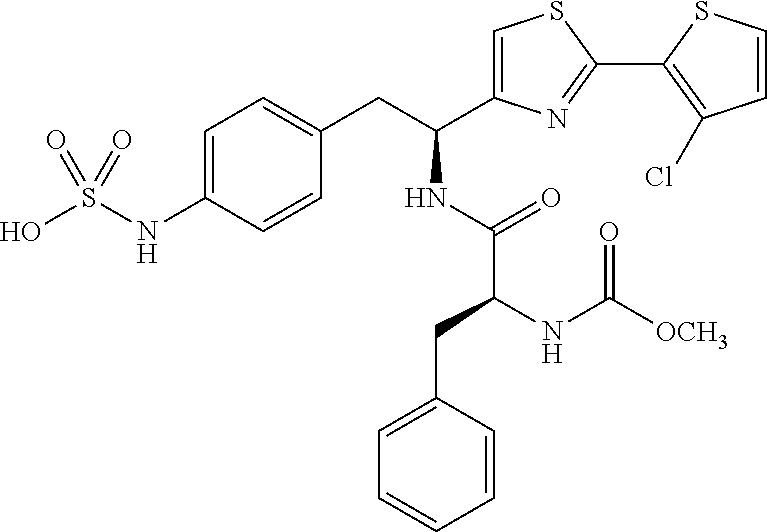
C1=C(NS(O)(=O)=O)C=CC(CC(C2=CSC(C3=C(Cl)C=CS3)=N2)NC(C(NC([OCH3])=O)CC2=CC=CC=C2)=O)=C1
